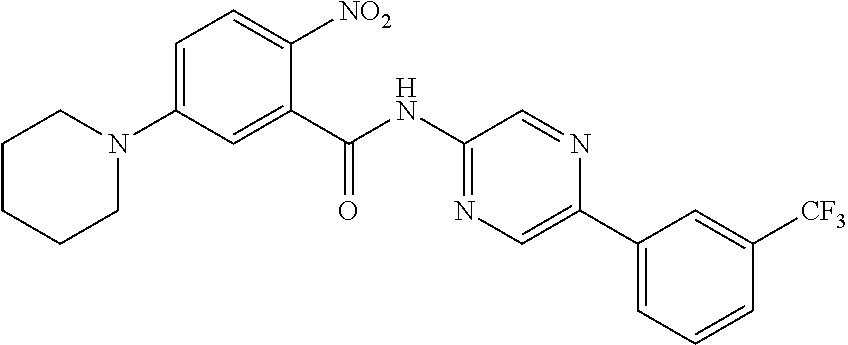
C1=C(N2CCCCC2)C=C(C(NC2=NC=C(C3=CC=CC([CF3])=C3)N=C2)=O)C([NO2])=C1
